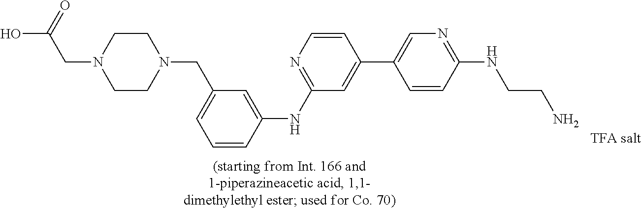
N(C1=CC(CN2CCN(CC(O)=O)CC2)=CC=C1)C1=NC=CC(C2=CN=C(NCCN)C=C2)=C1
